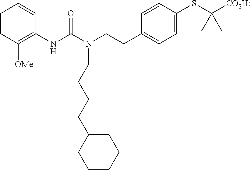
C1=CC([OMe])=C(NC(N(CCC2=CC=C(SC([CO2H])(C)C)C=C2)CCCCC2CCCCC2)=O)C=C1
